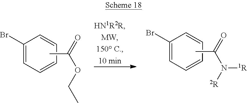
C1(Br)=CC=CC=C1.CC(=O)OCC.C1(Br)=CC=CC=C1.CC(=O)N([2R])[1R]
